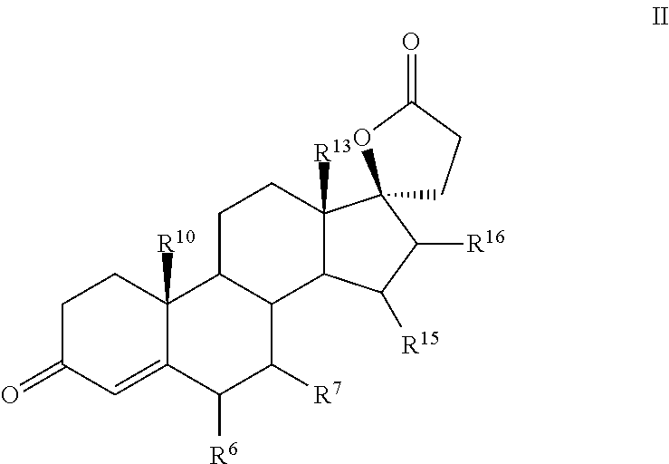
C1C(=O)C=C2C([R10])(C1)C1C(C([R7])C2[R6])C2C([R13])(CC1)C1(C([R16])C2[R15])CCC(=O)O1
